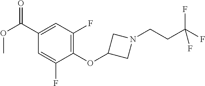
C1(C(OC)=O)=CC(F)=C(OC2CN(CCC(F)(F)F)C2)C(F)=C1
